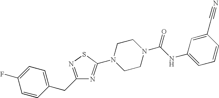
C1=CC(CC2=NSC(N3CCN(C(NC4=CC=CC(C#N)=C4)=O)CC3)=N2)=CC=C1F
